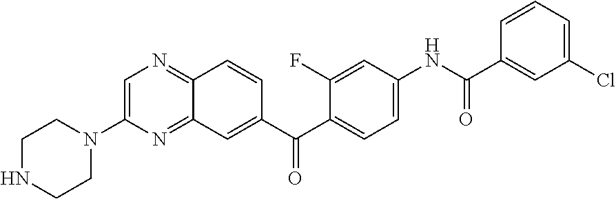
C1=C(N2CCNCC2)N=C2C(=N1)C=CC(C(C1=CC=C(NC(C3=CC(Cl)=CC=C3)=O)C=C1F)=O)=C2
